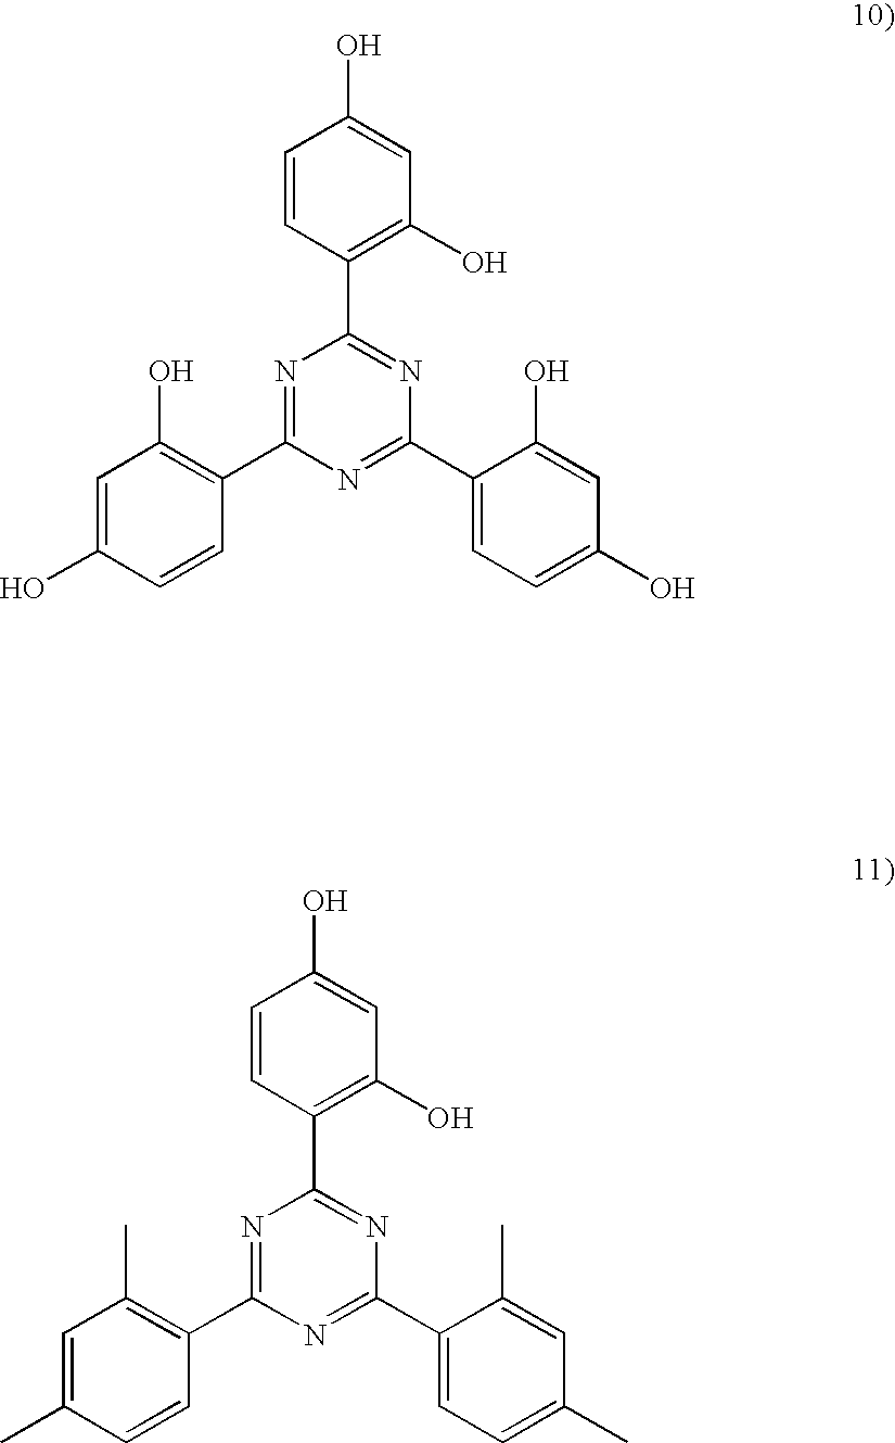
C1=CC(C2=NC(C3=CC=C(O)C=C3O)=NC(C3=C(O)C=C(O)C=C3)=N2)=C(O)C=C1O.C1=CC(C2=NC(C3=CC=C(C)C=C3C)=NC(C3=C(C)C=C(C)C=C3)=N2)=C(O)C=C1O
